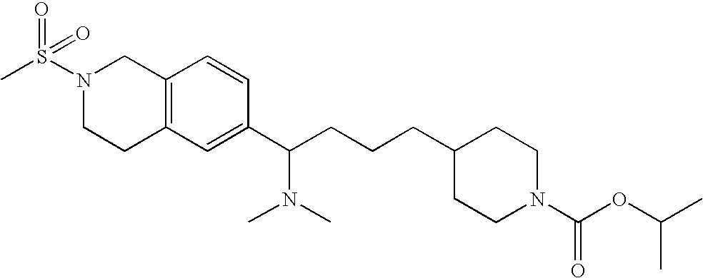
C1(C(CCCC2CCN(C(=O)OC(C)C)CC2)N(C)C)=CC2=C(C=C1)CN(S(C)(=O)=O)CC2
